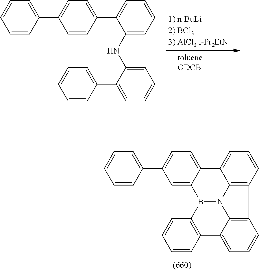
C1(C2=CC=C(C3=CC=CC=C3NC3=CC=CC=C3C3=CC=CC=C3)C=C2)=CC=CC=C1.C1(C2=CC=C3C(=C2)B2N4C5=C(C=CC=C35)C3=C4C(=CC=C3)C3=C2C=CC=C3)=CC=CC=C1
